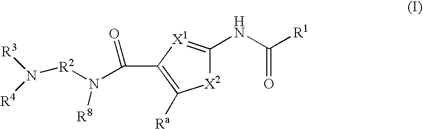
N([R2]N(C(=O)C1=C([Ra])[X2]C(NC([R1])=O)=[X1]1)[R8])([R3])[R4]
